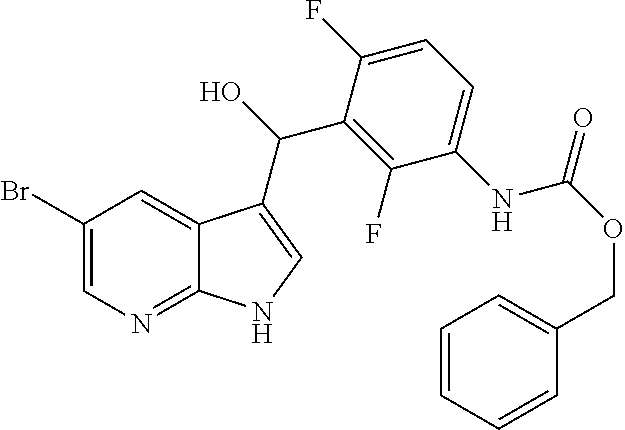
C1(Br)=CN=C2C(=C1)C(C(O)C1=C(F)C(NC(=O)OCC3=CC=CC=C3)=CC=C1F)=CN2
